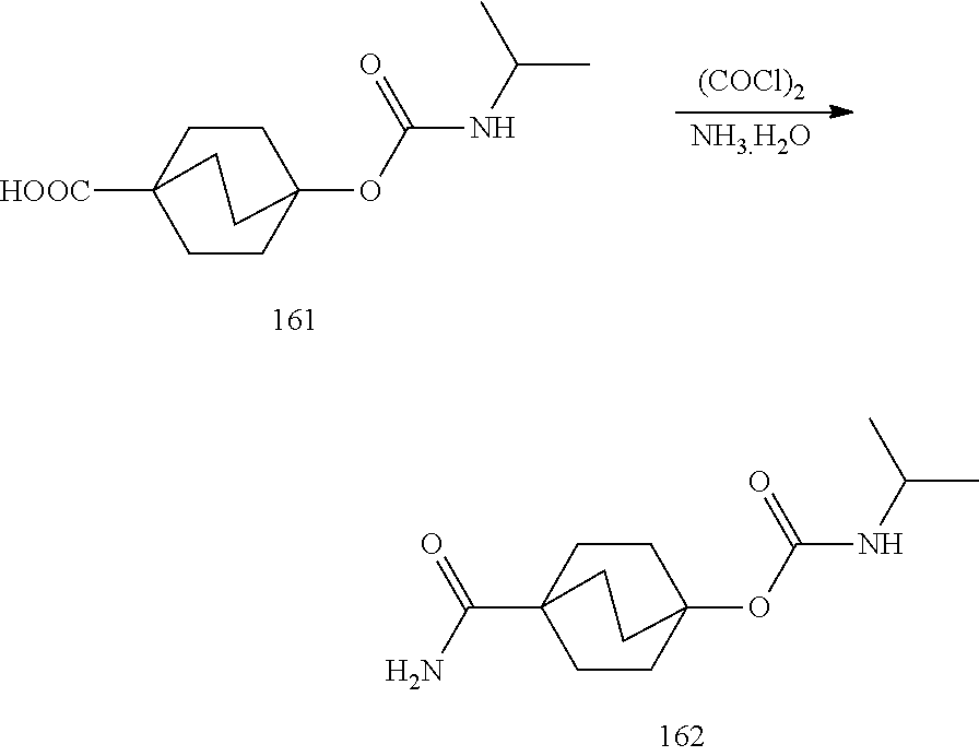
C1CC2([HOOC])CCC1(OC(=O)NC(C)C)CC2.[(COCl)2].[NH3.H2O].C1CC2(C(N)=O)CCC1(OC(=O)NC(C)C)CC2
